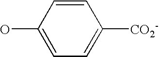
OC1=CC=C([CO2-])C=C1
